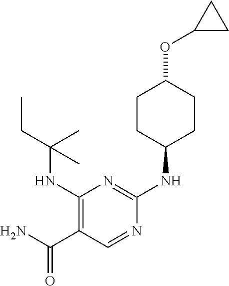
C1(C(N)=O)=C(NC(CC)(C)C)N=C(NC2CCC(OC3CC3)CC2)N=C1
